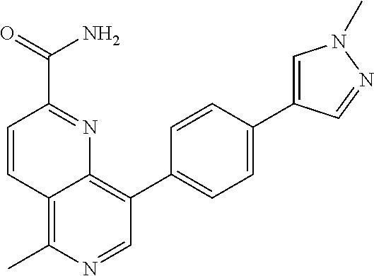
C1=CC(C(=O)N)=NC2=C(C3=CC=C(C4=CN(C)N=C4)C=C3)C=NC(C)=C12
